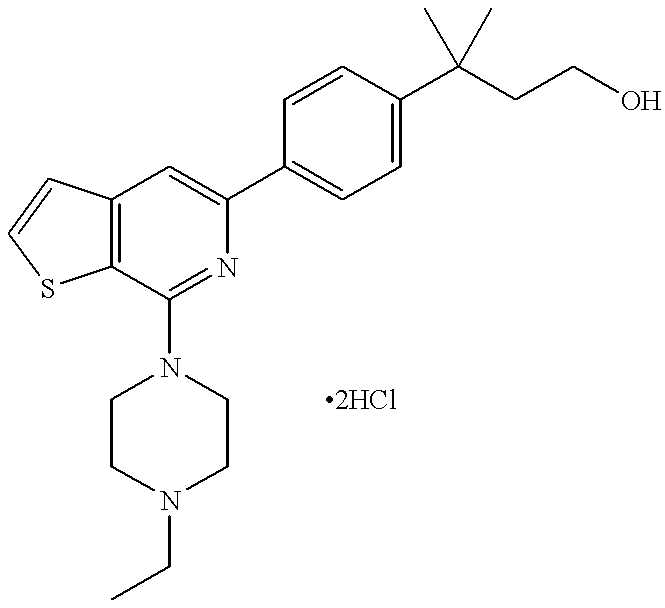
C12=C(C=C(C3=CC=C(C(CCO)(C)C)C=C3)N=C1N1CCN(CC)CC1)C=CS2
